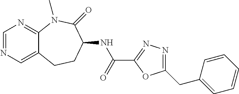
C1=NC=C2C(=N1)N(C)C(=O)C(NC(C1=NN=C(CC3=CC=CC=C3)O1)=O)CC2
